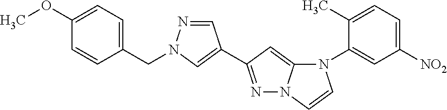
N1(C2=CC([NO2])=CC=C2C)C2=CC(C3=CN(CC4=CC=C(OC)C=C4)N=C3)=NN2C=C1
